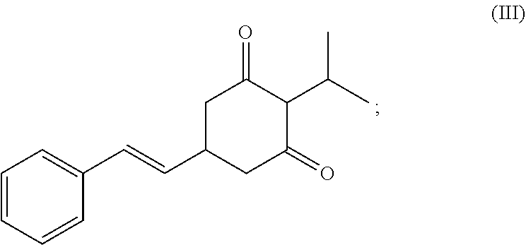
C1=CC=CC=C1C=CC1CC(=O)C(C(C)C)C(=O)C1
